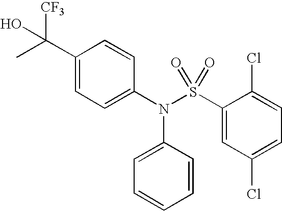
C1(C(O)([CF3])C)=CC=C(N(S(C2=CC(Cl)=CC=C2Cl)(=O)=O)C2=CC=CC=C2)C=C1
